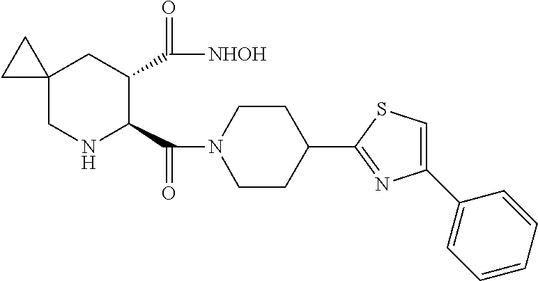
C12(CNC(C(N3CCC(C4=NC(C5=CC=CC=C5)=CS4)CC3)=O)C(C([NHOH])=O)C1)CC2
